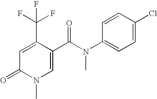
C1=C(C(N(C2=CC=C(Cl)C=C2)C)=O)C(C(F)(F)F)=CC(=O)N1C
